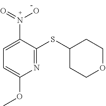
C1=C(N(=O)O)C(SC2CCOCC2)=NC(OC)=C1
